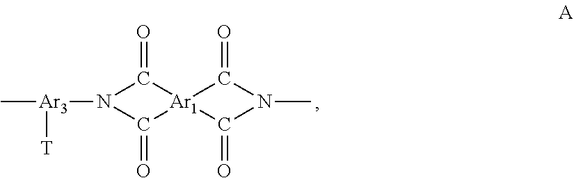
C[Ar3](N1C(=O)[Ar1]2(C1=O)C(=O)N(C)C2=O)[T]
